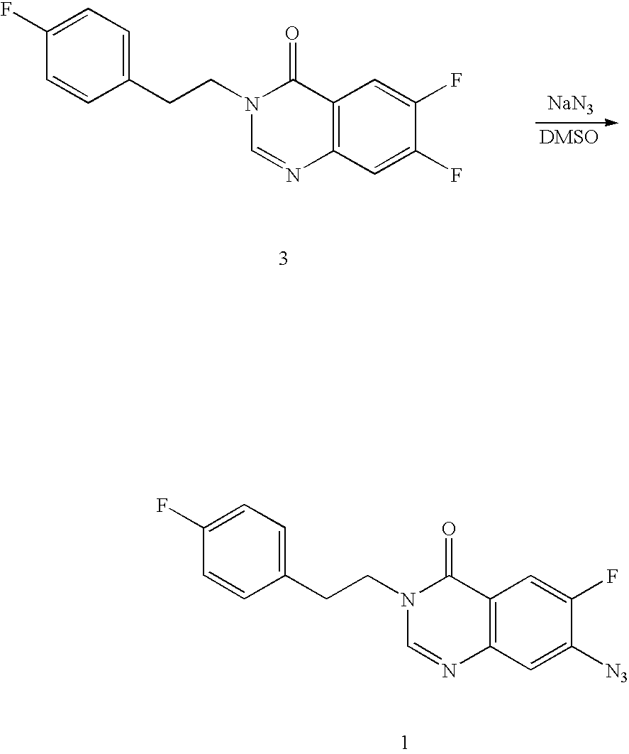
C12=C(C=C(F)C(F)=C1)N=CN(CCC1=CC=C(F)C=C1)C2=O.[NaN3].[DMSO].C12=C(C=C([N3])C(F)=C1)N=CN(CCC1=CC=C(F)C=C1)C2=O
